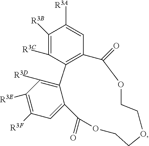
C1([R3B])=C([R3C])C2=C(C=C1[R3A])C(=O)OCCOCCOC(=O)C1=CC([R3F])=C([R3E])C([R3D])=C21
